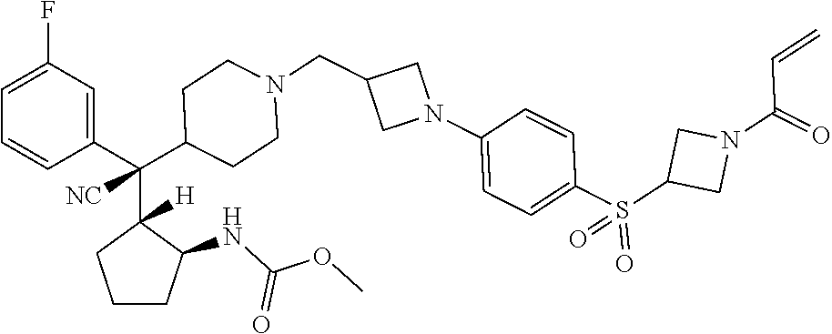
C1=C(F)C=C(C(C2([H])CCCC2NC(OC)=O)([NC])C2CCN(CC3CN(C4=CC=C(S(C5CN(C(C=C)=O)C5)(=O)=O)C=C4)C3)CC2)C=C1
